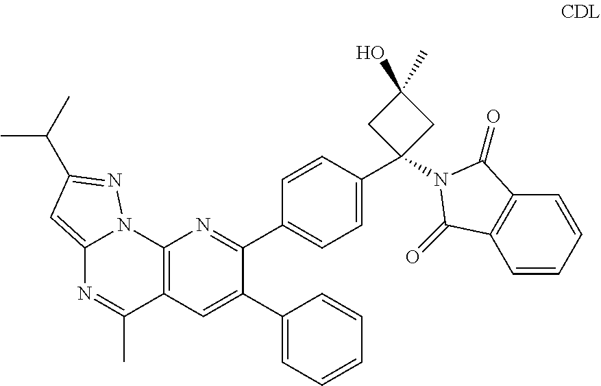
C12=CC(C(C)C)=NN1C1=C(C(C)=N2)C=C(C2=CC=CC=C2)C(C2=CC=C(C3(N4C(=O)C5=C(C=CC=C5)C4=O)CC(C)(O)C3)C=C2)=N1
